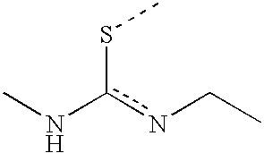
CNc(nCC)SC
